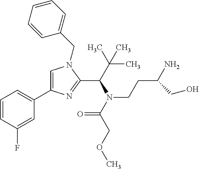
C1=C(C2=CC=CC(F)=C2)N=C(C(C(C)(C)C)N(C(COC)=O)CCC(N)CO)N1CC1=CC=CC=C1
